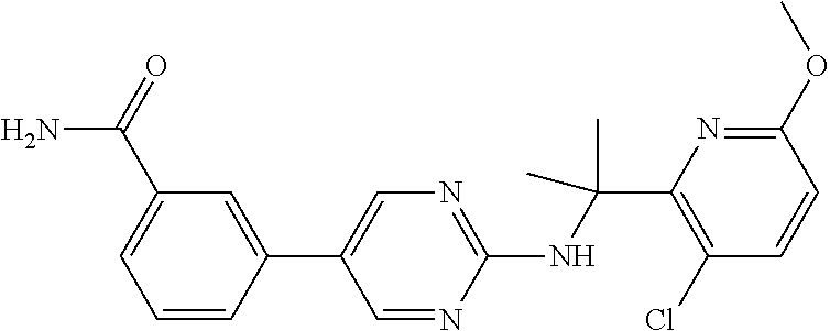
C1(C2=CN=C(NC(C)(C)C3=C(Cl)C=CC(OC)=N3)N=C2)=CC(C(N)=O)=CC=C1
